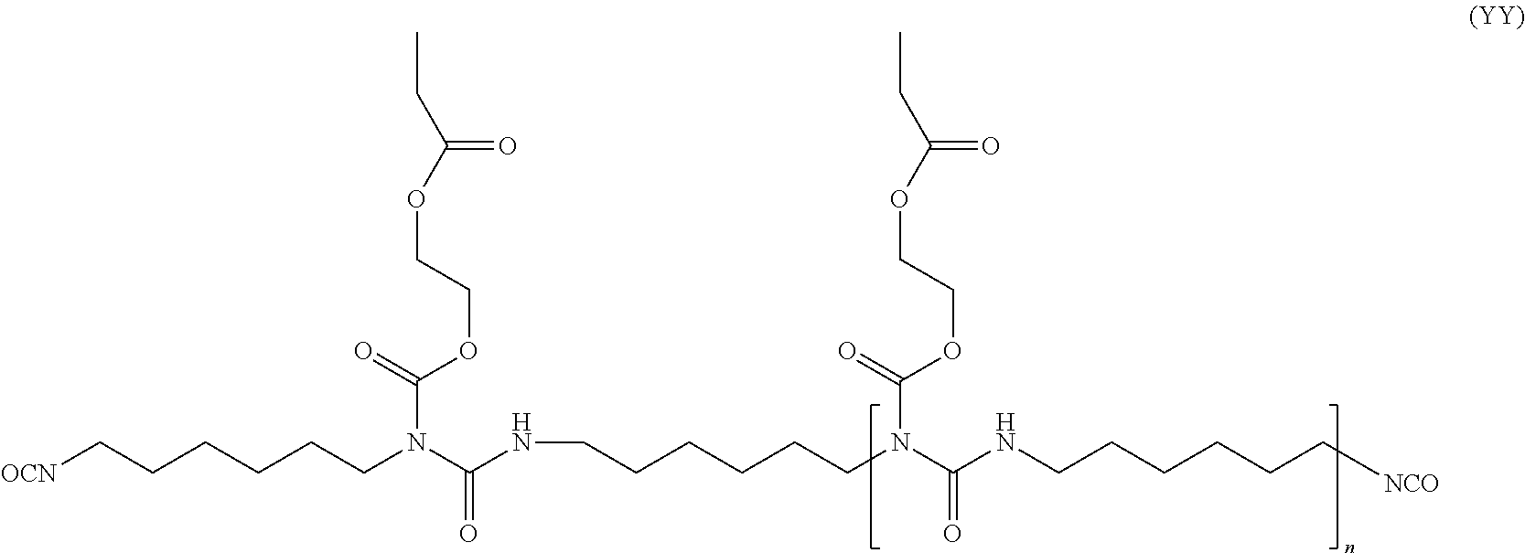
[OCN]CCCCCCN(C(NCCCCCCN(C(NCCCCCC[NCO])=O)C(=O)OCCOC(CC)=O)=O)C(=O)OCCOC(CC)=O
